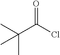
CC(C(Cl)=O)(C)C
